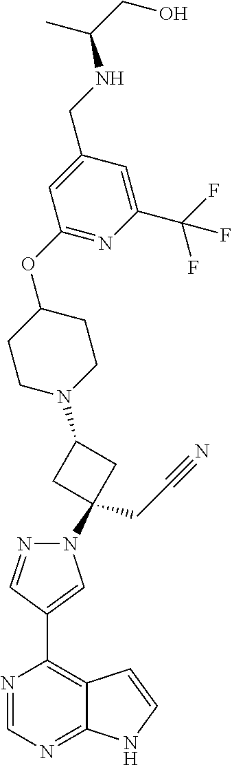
C1(C2=CN(C3(CC#N)CC(N4CCC(OC5=NC(C(F)(F)F)=CC(CNC(CO)C)=C5)CC4)C3)N=C2)=C2C(=NC=N1)NC=C2
